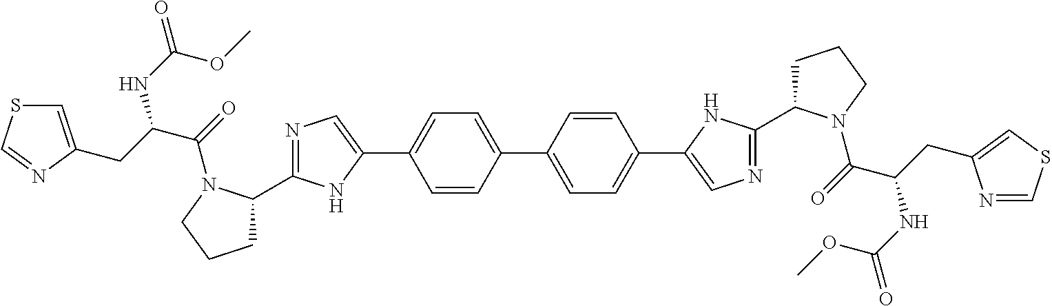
C1(C2CCCN2C(C(CC2=CSC=N2)NC(=O)OC)=O)=NC=C(C2=CC=C(C3=CC=C(C4=CN=C(C5N(C(C(NC(OC)=O)CC6=CSC=N6)=O)CCC5)N4)C=C3)C=C2)N1
